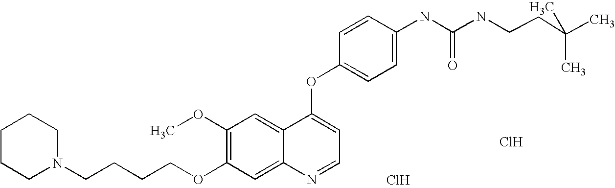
C1=CC(OC2=CC=NC3=CC(OCCCCN4CCCCC4)=C(OC)C=C23)=CC=C1NC(=O)NCCC(C)(C)C.Cl.Cl
